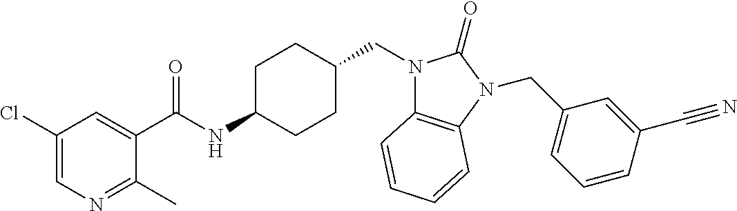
C1(Cl)=CN=C(C)C(C(NC2CCC(CN3C4=C(N(CC5=CC=CC(C#N)=C5)C3=O)C=CC=C4)CC2)=O)=C1
